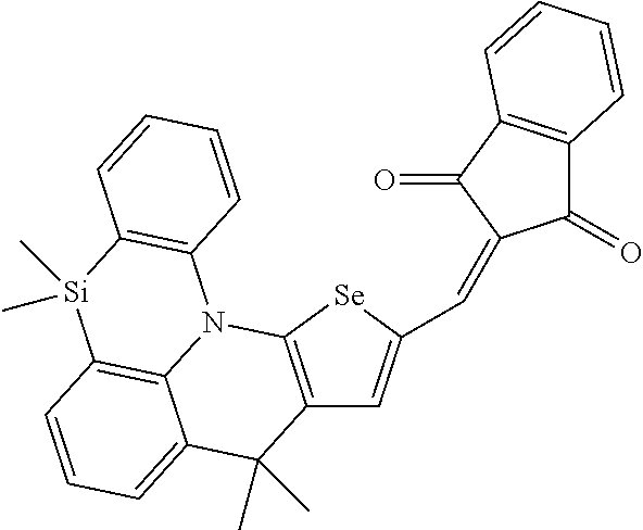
C1(=O)C2=C(C(=O)C1=CC1=CC3=C([Se]1)N1C4=C(C=CC=C4C3(C)C)[Si](C)(C)C3=C1C=CC=C3)C=CC=C2
